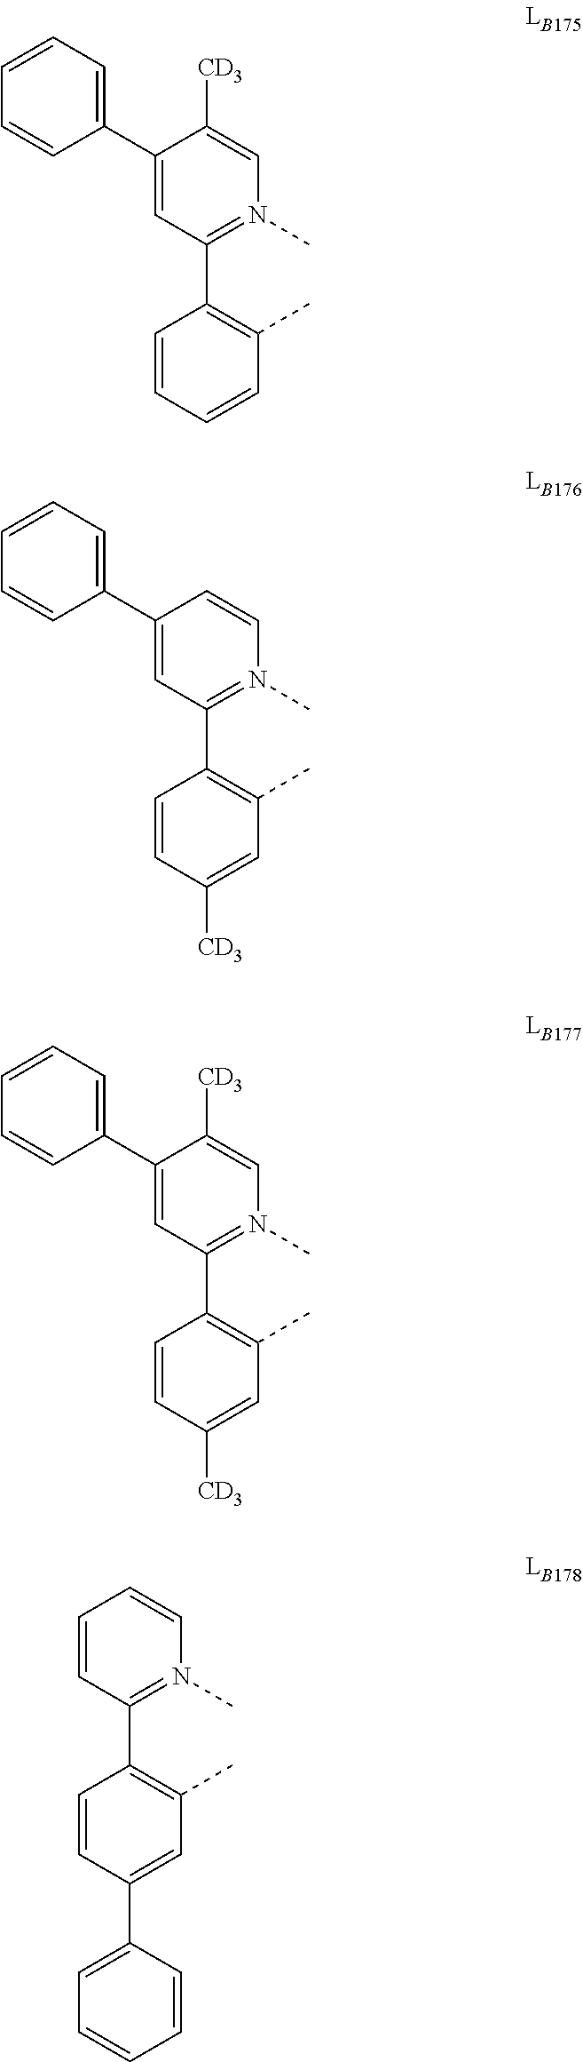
C1(C2=CC=CC=C2)=CC(C2=C(C)C=CC=C2)=N(C)C=C1[CD3].C1(C2=CC=CC=C2)=CC(C2=C(C)C=C([CD3])C=C2)=N(C)C=C1.C1(C2=CC=CC=C2)=CC(C2=C(C)C=C([CD3])C=C2)=N(C)C=C1[CD3].C1=CC(C2=C(C)C=C(C3=CC=CC=C3)C=C2)=N(C)C=C1
